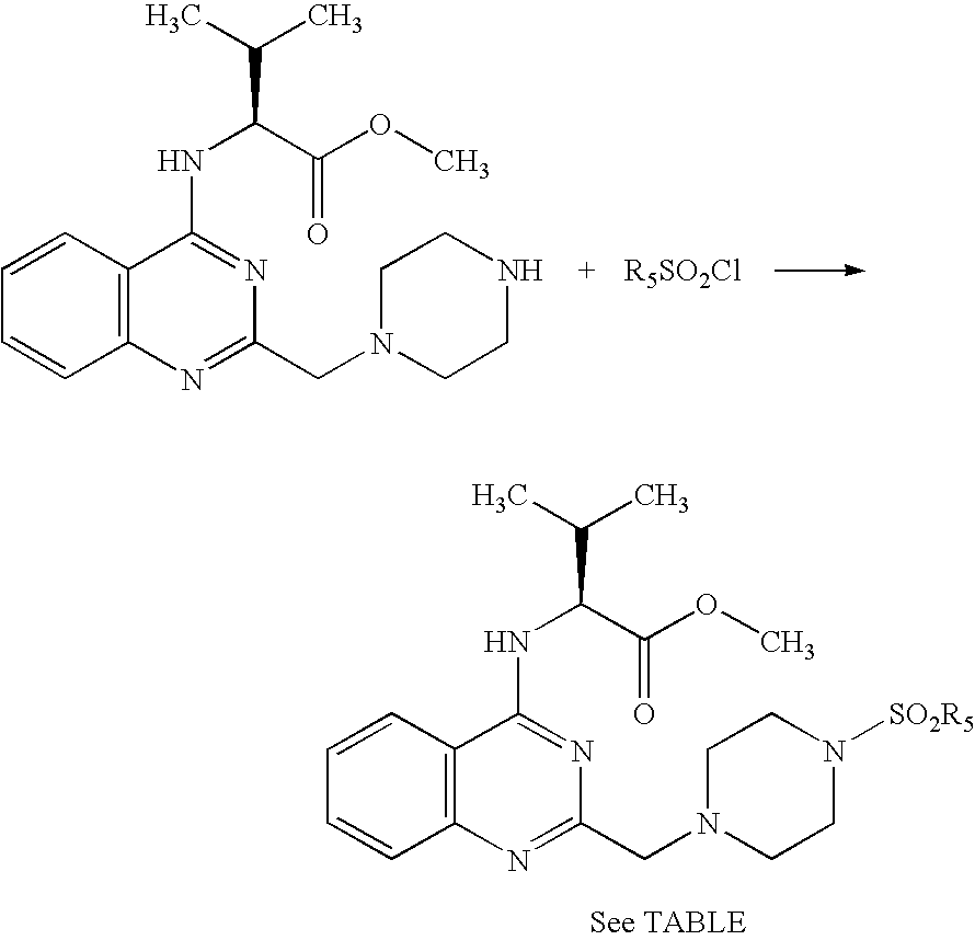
C1=CC2=C(C=C1)C(NC(C(C)C)C(OC)=O)=NC(CN1CCNCC1)=N2.C1=CC2=C(C=C1)C(NC(C(C)C)C(OC)=O)=NC(CN1CCN([SO2R5])CC1)=N2
